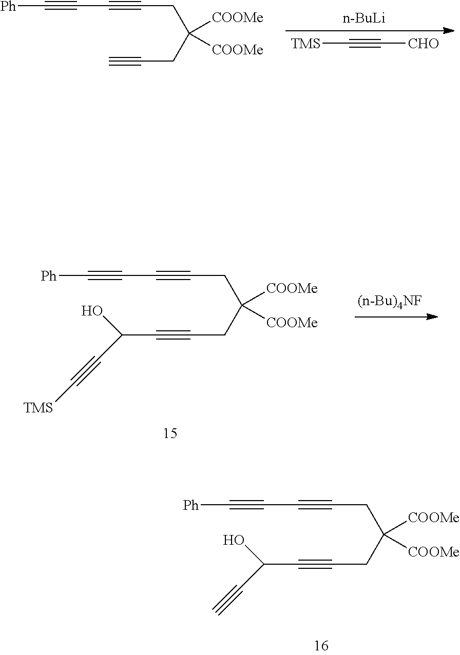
[COOMe]C([COOMe])(CC#C)CC#CC#C[Ph].[n-BuLi].[TMS]C#C[CHO].[COOMe]C([COOMe])(CC#CC(O)C#C[TMS])CC#CC#C[Ph].[COOMe]C([COOMe])(CC#CC(O)C#C)CC#CC#C[Ph]
